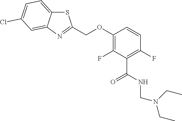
S1C2=CC=C(Cl)C=C2N=C1COC1=C(F)C(C(NCN(CC)CC)=O)=C(F)C=C1
